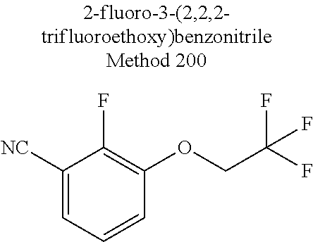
C1([NC])=CC=CC(OCC(F)(F)F)=C1F
